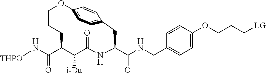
[THPO]NC(C1CCCOC2=CC=C(C=C2)CC(C(=O)NCC2=CC=C(OCCC[LG])C=C2)NC(=O)C1[i-Bu])=O
